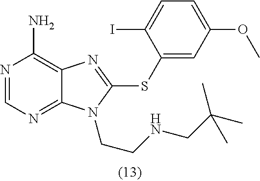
N1=CN=C2C(=C1N)N=C(SC1=CC(OC)=CC=C1I)N2CCNCC(C)(C)C
